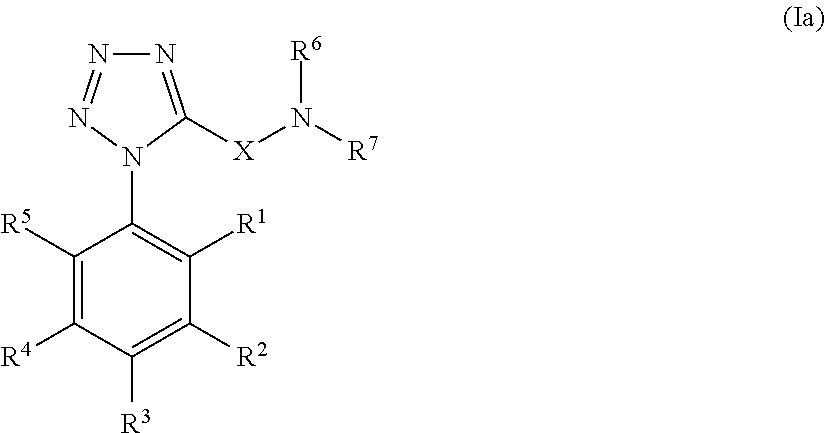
C1(N2C([X]N([R7])[R6])=NN=N2)=C([R1])C([R2])=C([R3])C([R4])=C1[R5]
